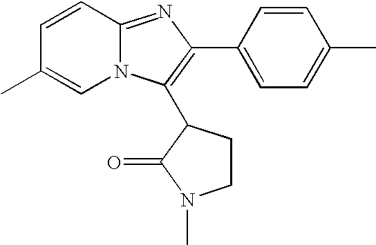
C1=CC2=NC(C3=CC=C(C)C=C3)=C(C3CCN(C)C3=O)N2C=C1C
